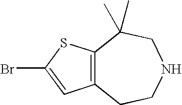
C12=C(SC(Br)=C1)C(C)(C)CNCC2
